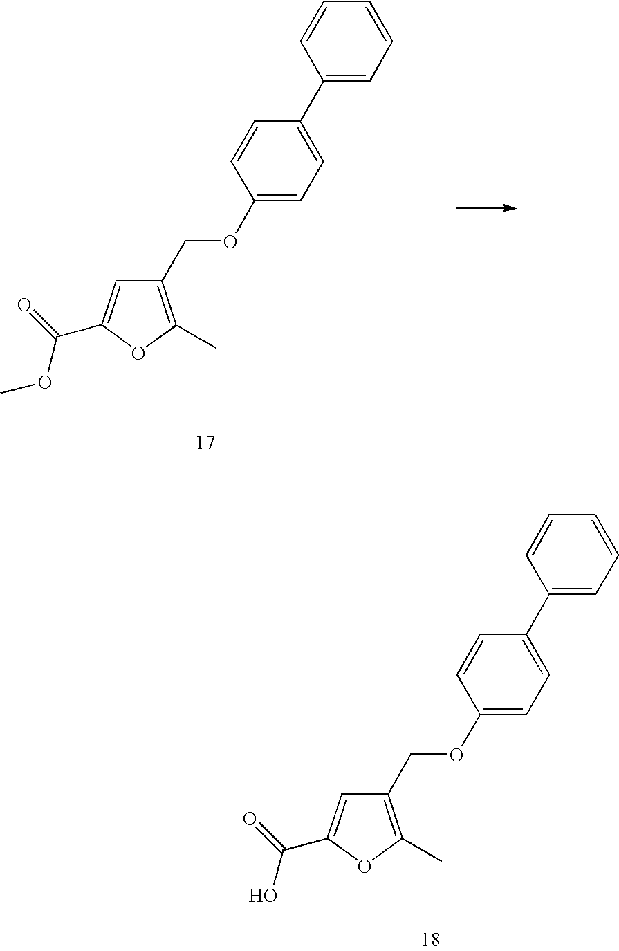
C1(COC2=CC=C(C3=CC=CC=C3)C=C2)=C(C)OC(C(OC)=O)=C1.C1(COC2=CC=C(C3=CC=CC=C3)C=C2)=C(C)OC(C(=O)O)=C1
